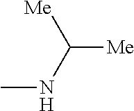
[Me]C(NC)[Me]
